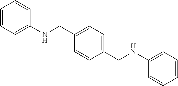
C1=CC(CNC2=CC=CC=C2)=CC=C1CNC1=CC=CC=C1
